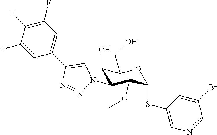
C1(O)C(N2N=NC(C3=CC(F)=C(F)C(F)=C3)=C2)C(OC)C(SC2=CN=CC(Br)=C2)OC1CO
